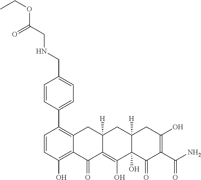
C1=CC(O)=C2C(=C1C1=CC=C(CNCC(OCC)=O)C=C1)CC1([H])C(=C(O)C3(O)C([H])(C1)CC(O)=C(C(N)=O)C3=O)C2=O
